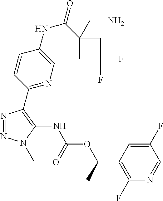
N1=NN(C)C(NC(OC(C2=C(F)N=CC(F)=C2)C)=O)=C1C1=NC=C(NC(=O)C2(CN)CC(F)(F)C2)C=C1
